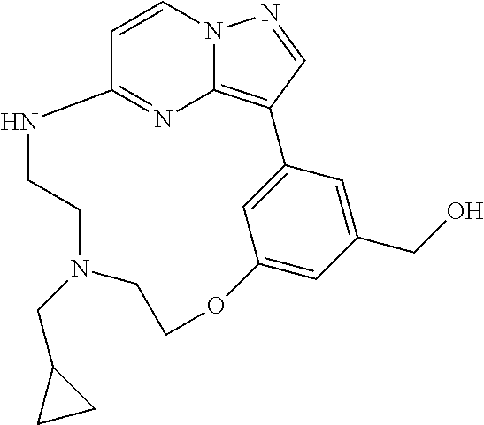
C12=NC3=C(C=NN3C=C1)C1=CC(=CC(CO)=C1)OCCN(CC1CC1)CCN2
